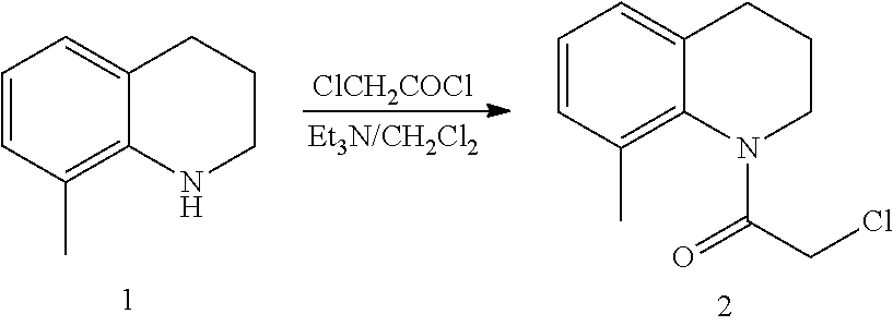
C1=C2C(=C(C)C=C1)NCCC2.C1=C2C(=C(C)C=C1)N(C(CCl)=O)CCC2.[ClCH2COCl]
